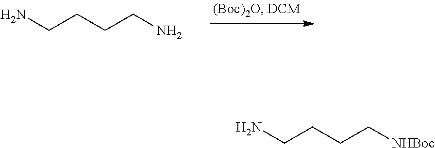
NCCCCN.NCCCC[NHBoc]
